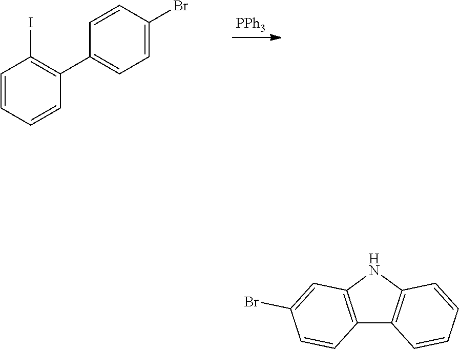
C1=CC=CC(C2=CC=C(Br)C=C2)=C1I.[PPh3].C12=C(NC3=C1C=CC=C3)C=C(Br)C=C2
